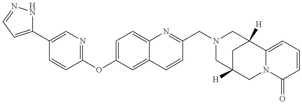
C1(C2=CN=C(OC3=CC=C4C(=C3)C=CC(CN3CC5([H])CC([H])(C3)C3=CC=CC(=O)N3C5)=N4)C=C2)=CC=NN1
